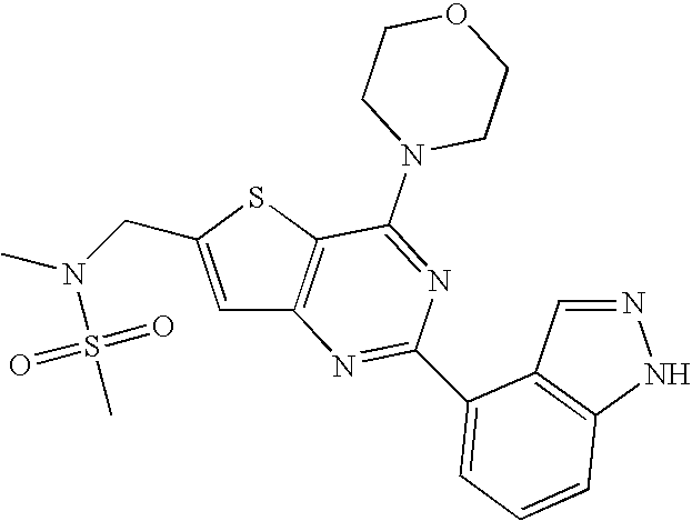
C1=C(CN(C)S(C)(=O)=O)SC2=C1N=C(C1=CC=CC3=C1C=NN3)N=C2N1CCOCC1
